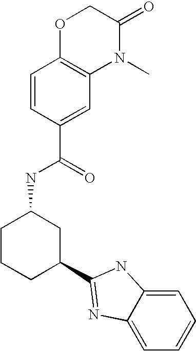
C1CCC(C2=NC3=CC=CC=C3N2)CC1NC(C1=CC2=C(C=C1)OCC(=O)N2C)=O
